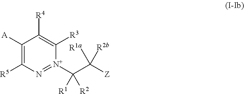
C1([A])=C([R5])N=[N+](C(C([Z])([R1a])[R2b])([R1])[R2])C([R3])=C1[R4]
